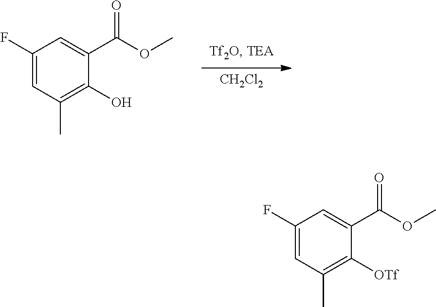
C1(F)=CC(C)=C(O)C(C(OC)=O)=C1.[CH2Cl2].C1(F)=CC(C)=C([OTf])C(C(OC)=O)=C1
